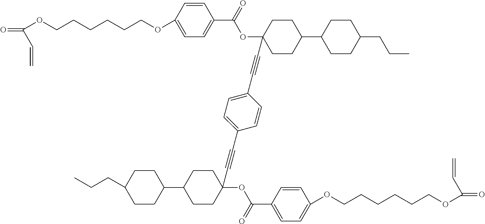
C(OCCCCCCOC1=CC=C(C(=O)OC2(C#CC3=CC=C(C#CC4(OC(C5=CC=C(OCCCCCCOC(=O)C=C)C=C5)=O)CCC(C5CCC(CCC)CC5)CC4)C=C3)CCC(C3CCC(CCC)CC3)CC2)C=C1)(=O)C=C
